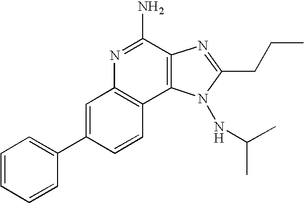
N1=C(N)C2=C(C3=C1C=C(C1=CC=CC=C1)C=C3)N(NC(C)C)C(CCC)=N2
